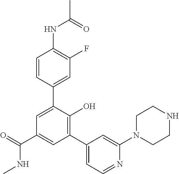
C1(NC(C)=O)=C(F)C=C(C2=CC(C(=O)NC)=CC(C3=CC=NC(N4CCNCC4)=C3)=C2O)C=C1
